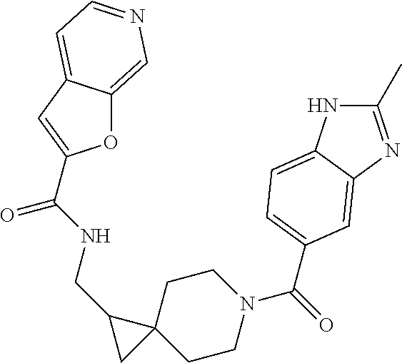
O1C2=CN=CC=C2C=C1C(NCC1C2(CCN(C(=O)C3=CC=C4NC(C)=NC4=C3)CC2)C1)=O
